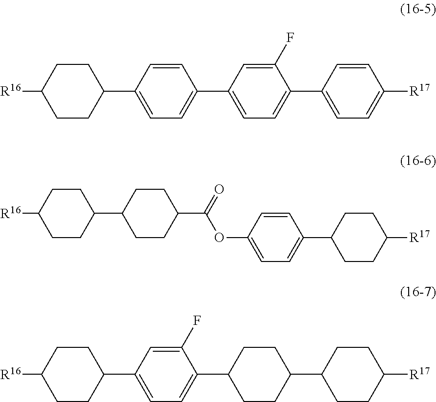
C1CC(C2=CC=C(C3=CC=C(C4=CC=C([R17])C=C4)C(F)=C3)C=C2)CCC1[R16].C1CC(C2CCC(C(OC3=CC=C(C4CCC([R17])CC4)C=C3)=O)CC2)CCC1[R16].C1CC(C2=CC=C(C3CCC(C4CCC([R17])CC4)CC3)C(F)=C2)CCC1[R16]
